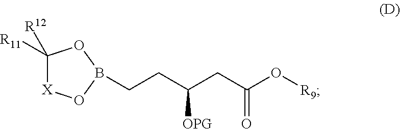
C1([R11])([R12])[X]OB(CCC(CC(O[R9])=O)[OPG])O1
